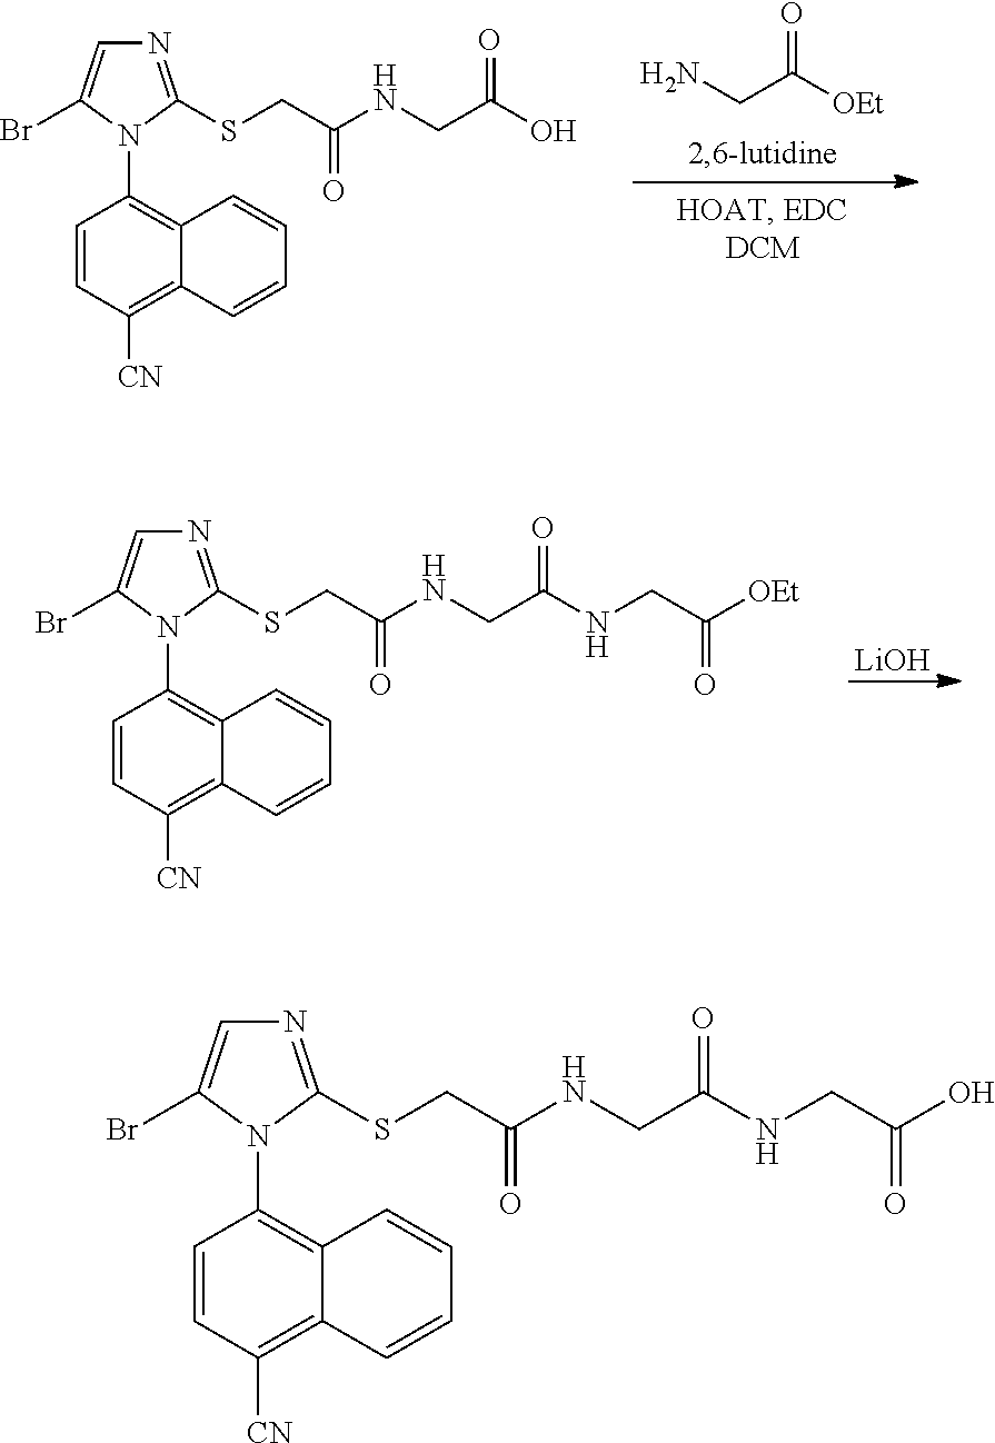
C1=CC([CN])=C2C(=C1N1C(SCC(NCC(O)=O)=O)=NC=C1Br)C=CC=C2.NCC([OEt])=O.C1=CC([CN])=C2C(=C1N1C(SCC(NCC(NCC([OEt])=O)=O)=O)=NC=C1Br)C=CC=C2.[LiOH].C1=CC([CN])=C2C(=C1N1C(SCC(NCC(NCC(O)=O)=O)=O)=NC=C1Br)C=CC=C2
